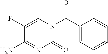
O=C(C1=CC=CC=C1)N1C=C(F)C(N)=NC1=O
